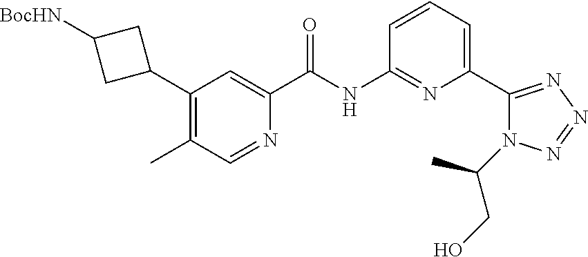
C1(C2CC([BocHN])C2)=C(C)C=NC(C(NC2=NC(C3=NN=NN3C(C)CO)=CC=C2)=O)=C1
